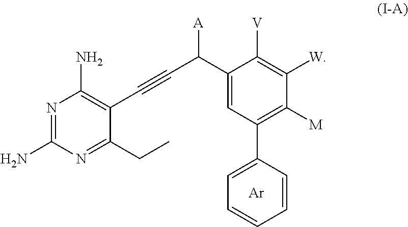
N1=C(N)N=C(CC)C(C#CC(C2=CC(C3=CC=CC=C3)=C([M])C([W])=C2[V])[A])=C1N.[Ar]
